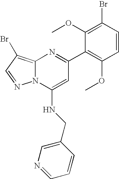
C12=C(Br)C=NN1C(NCC1=CN=CC=C1)=CC(C1=C(OC)C=CC(Br)=C1OC)=N2
